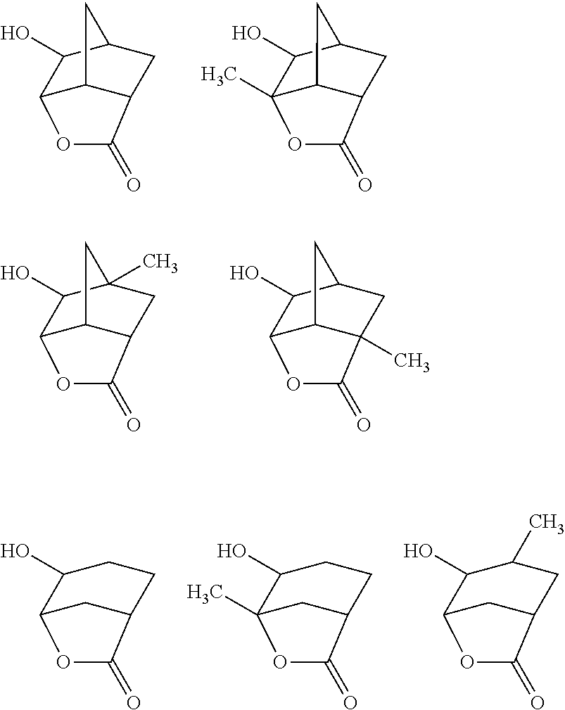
C12C3C(CC(C1O)C3)C(=O)O2.C12(C)C3C(CC(C1O)C3)C(=O)O2.C12C3C(CC(C)(C1O)C3)C(=O)O2.C12C3C(C)(CC(C1O)C3)C(=O)O2.C12CC(CCC1O)C(=O)O2.C12(C)CC(CCC1O)C(=O)O2.C12CC(CC(C)C1O)C(=O)O2
